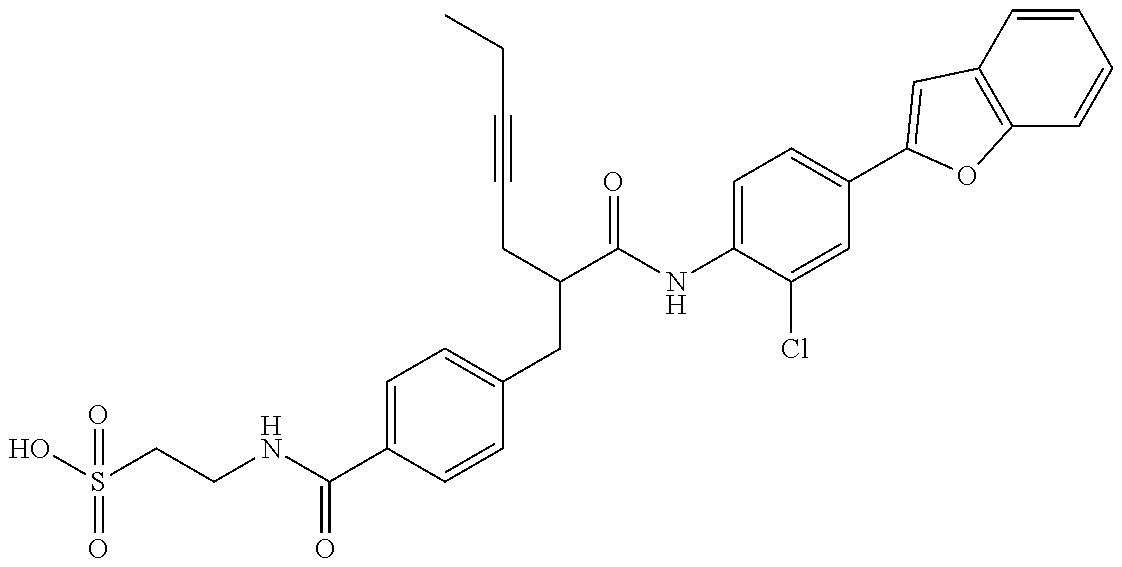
OS(CCNC(C1=CC=C(CC(C(NC2=CC=C(C3=CC4=C(C=CC=C4)O3)C=C2Cl)=O)CC#CCC)C=C1)=O)(=O)=O
